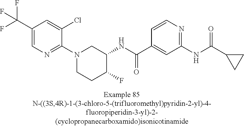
C1(C(F)(F)F)=CN=C(N2CCC(F)C(NC(C3=CC(NC(C4CC4)=O)=NC=C3)=O)C2)C(Cl)=C1
